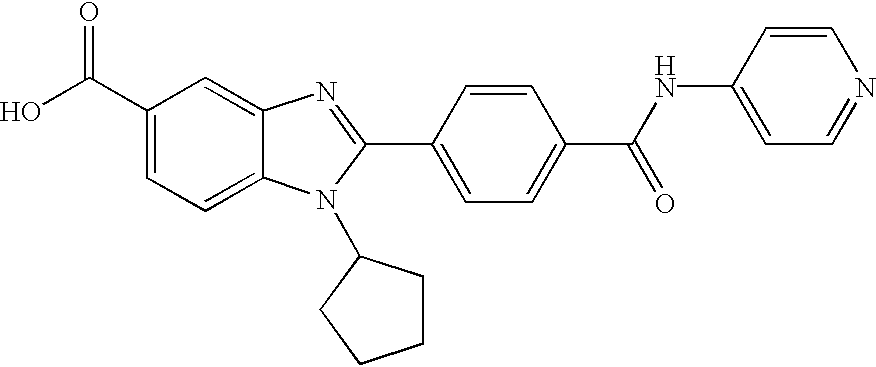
C1(C(O)=O)=CC=C2C(=C1)N=C(C1=CC=C(C(NC3=CC=NC=C3)=O)C=C1)N2C1CCCC1
